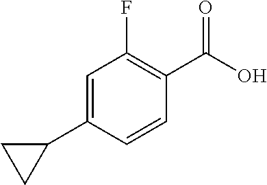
C1=C(C2CC2)C=CC(C(O)=O)=C1F
